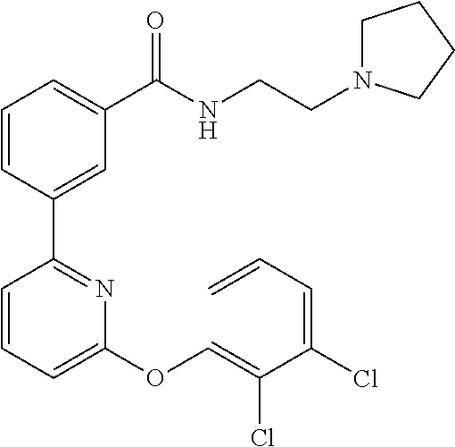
C1=CC(C2=NC(OC=C(C(=CC=C)Cl)Cl)=CC=C2)=CC(C(NCCN2CCCC2)=O)=C1
